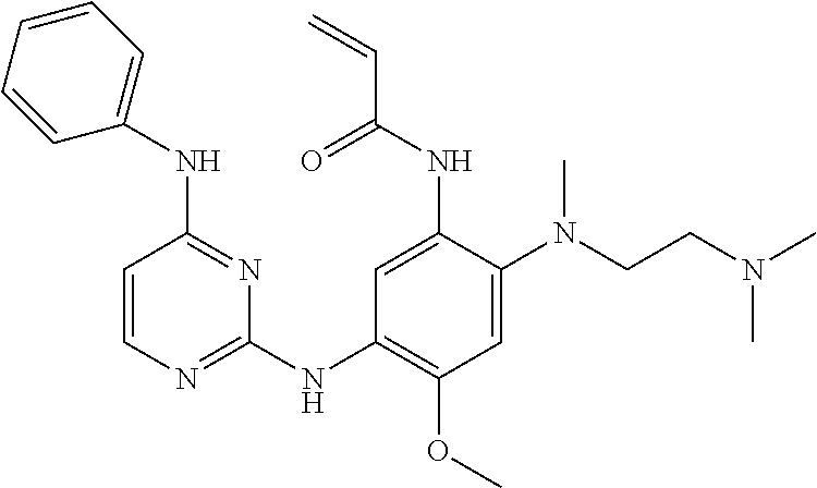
C1=CN=C(NC2=C(OC)C=C(N(CCN(C)C)C)C(NC(C=C)=O)=C2)N=C1NC1=CC=CC=C1
